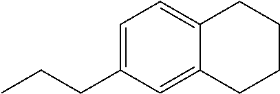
C1=C(CCC)C=C2C(=C1)CCCC2
